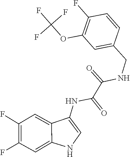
C(C1=CC(OC(F)(F)F)=C(F)C=C1)NC(C(NC1=CNC2=CC(F)=C(F)C=C21)=O)=O
